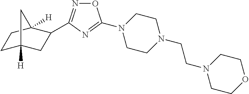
O1N=C(C2CC3([H])CCC2([H])C3)N=C1N1CCN(CCN2CCOCC2)CC1
